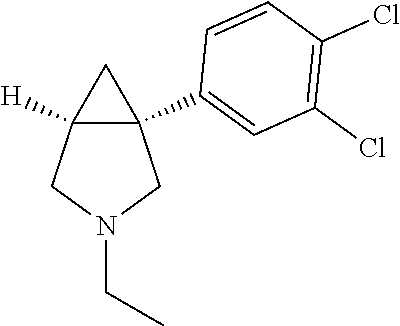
C12([H])C(C3=CC(Cl)=C(Cl)C=C3)(CN(CC)C1)C2
